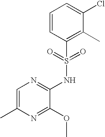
C1=C(C)N=C(OC)C(NS(C2=C(C)C(Cl)=CC=C2)(=O)=O)=N1
